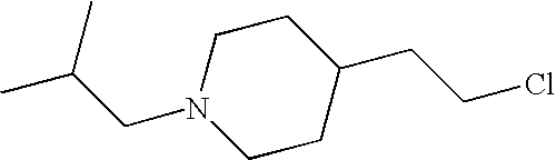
N1(CC(C)C)CCC(CCCl)CC1
